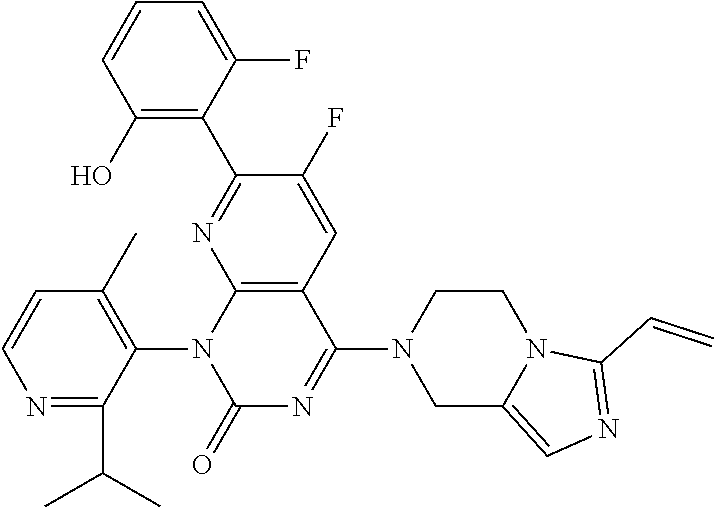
C1=CN=C(C(C)C)C(N2C(=O)N=C(N3CC4=CN=C(C=C)N4CC3)C3=C2N=C(C2=C(O)C=CC=C2F)C(F)=C3)=C1C
